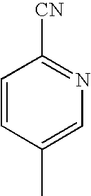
C1=CC(C)=CN=C1[CN]
